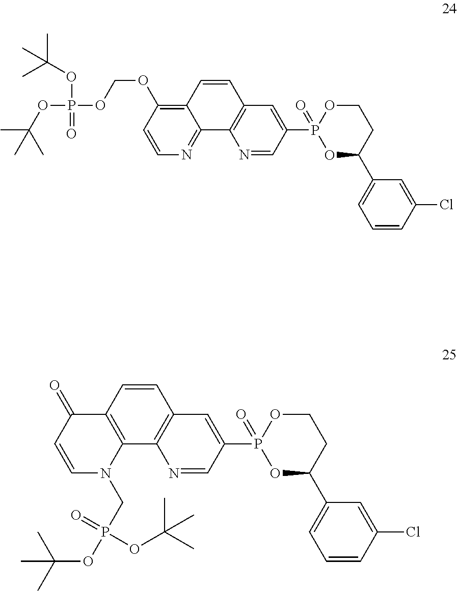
O(P(OC(C)(C)C)(=O)OCOC1=C2C(=NC=C1)C1=C(C=C2)C=C(P2(=O)OC(C3=CC=CC(Cl)=C3)CCO2)C=N1)C(C)(C)C.C12=C(N(CP(=O)(OC(C)(C)C)OC(C)(C)C)C=CC1=O)C1=C(C=C2)C=C(P2(=O)OC(C3=CC=CC(Cl)=C3)CCO2)C=N1
